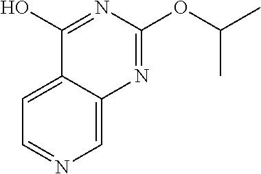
C1=C2C(=CN=C1)N=C(OC(C)C)N=C2O
